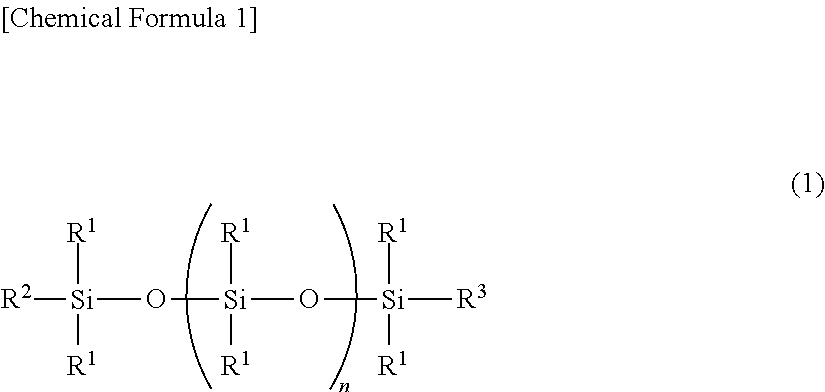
[R2][Si](O[Si](O[Si]([R3])([R1])[R1])([R1])[R1])([R1])[R1]
